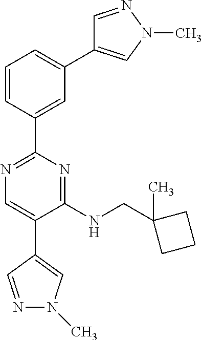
C1=CC(C2=NC=C(C3=CN(C)N=C3)C(NCC3(C)CCC3)=N2)=CC(C2=CN(C)N=C2)=C1
